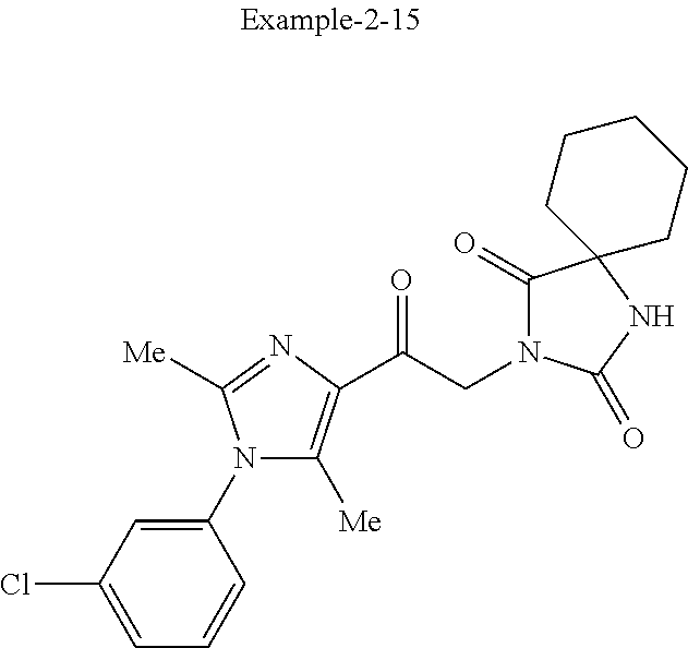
C1(N2C([Me])=C(C(CN3C(=O)C4(NC3=O)CCCCC4)=O)N=C2[Me])=CC(Cl)=CC=C1
